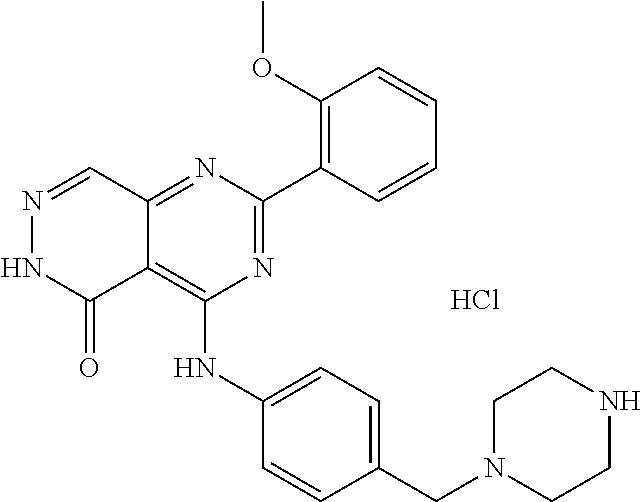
N1=CC2=NC(C3=C(OC)C=CC=C3)=NC(NC3=CC=C(CN4CCNCC4)C=C3)=C2C(=O)N1.Cl
